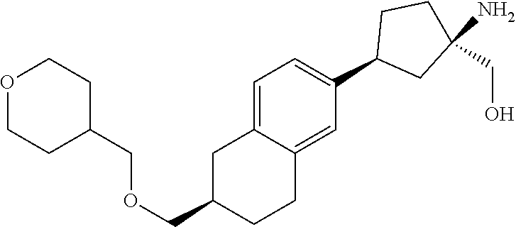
C1=C2C(=CC(C3CC(N)(CO)CC3)=C1)CCC(COCC1CCOCC1)C2
